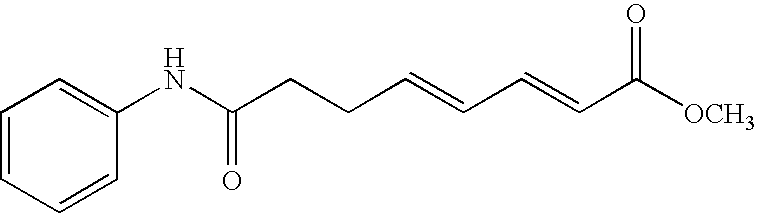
C(CCC=CC=CC([OCH3])=O)(=O)NC1=CC=CC=C1
